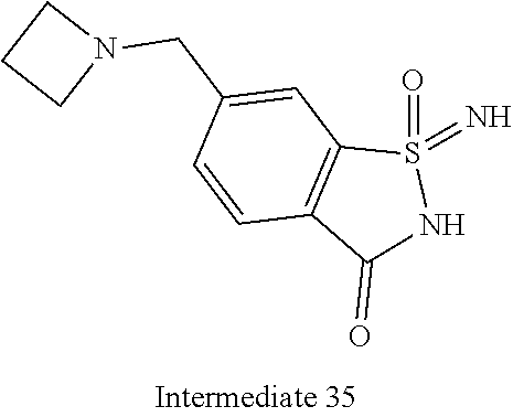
S1(=O)(=N)C2=C(C(=O)N1)C=CC(CN1CCC1)=C2
